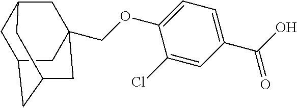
C1C2CC3CC(COC4=CC=C(C(O)=O)C=C4Cl)(CC1C3)C2
